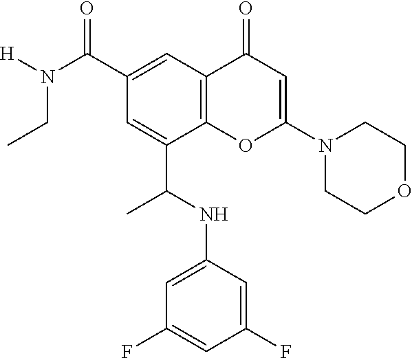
C1(C(=O)N([H])CC)=CC2=C(C(C(NC3=CC(F)=CC(F)=C3)C)=C1)OC(N1CCOCC1)=CC2=O
